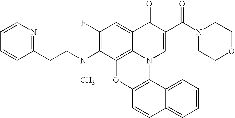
C1(F)=C(N(CCC2=NC=CC=C2)C)C2=C3C(=C1)C(=O)C(C(N1CCOCC1)=O)=CN3C1=C(O2)C=CC2=CC=CC=C12
